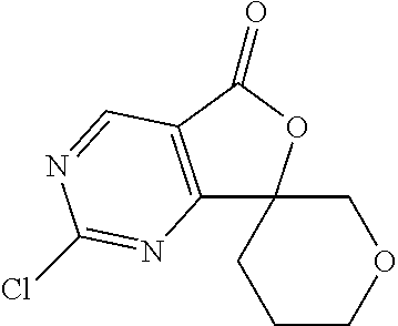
C12=C(C(=O)OC13CCCOC3)C=NC(Cl)=N2
